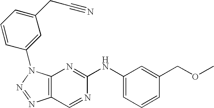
C12=C(N(C3=CC(CC#N)=CC=C3)N=N1)N=C(NC1=CC=CC(COC)=C1)N=C2
